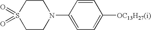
C1(N2CCS(=O)(=O)CC2)=CC=C([OC13H27(i)])C=C1
